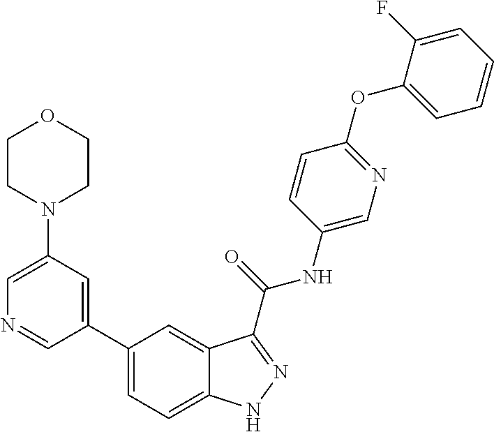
C1(N2CCOCC2)=CN=CC(C2=CC=C3C(=C2)C(C(NC2=CN=C(OC4=CC=CC=C4F)C=C2)=O)=NN3)=C1
